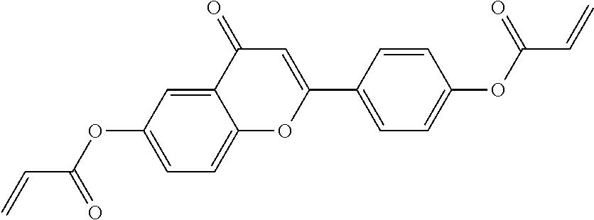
C(C(OC1=CC=C2C(=C1)C(=O)C=C(C1=CC=C(OC(C=C)=O)C=C1)O2)=O)=C
